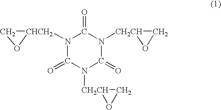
C1(=O)N([CH2CH]2OC2)C(=O)N([CH2CH]2OC2)C(=O)N1[CHCH2]1CO1
